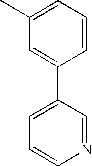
C1=C(C)C=C(C2=CC=CN=C2)C=C1
